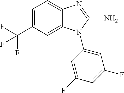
C12=CC(C(F)(F)F)=CC=C1N=C(N)N2C1=CC(F)=CC(F)=C1
